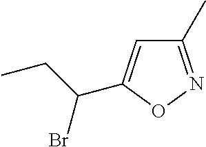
C1(C)=NOC(C(CC)Br)=C1
